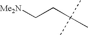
[Me2N]CCC(C)(C)C
